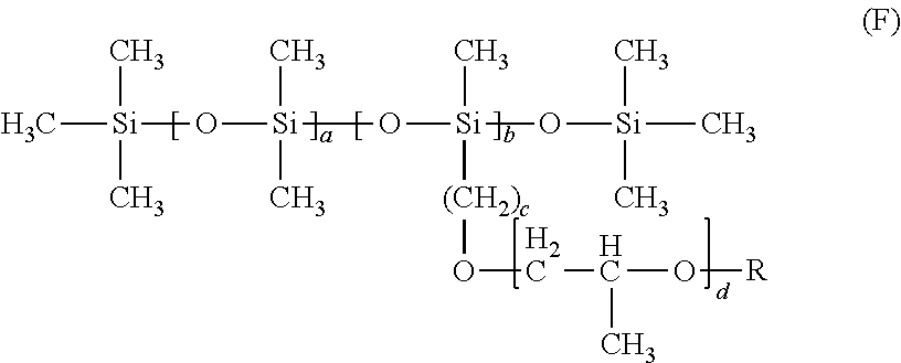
C[Si](O[Si](O[Si](O[Si](C)(C)C)(C)[(CH2)c]OCC(O[R])C)(C)C)(C)C
